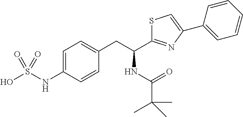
C1=C(NS(O)(=O)=O)C=CC(CC(NC(=O)C(C)(C)C)C2=NC(C3=CC=CC=C3)=CS2)=C1
